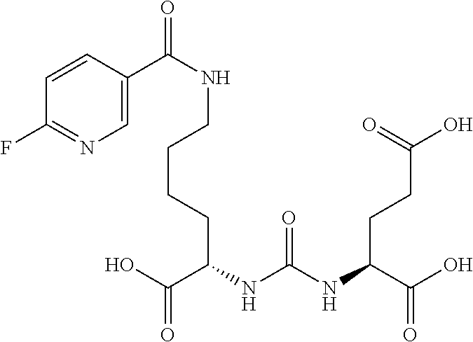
OC(C(NC(NC(C(O)=O)CCC(O)=O)=O)CCCCNC(C1=CN=C(F)C=C1)=O)=O
